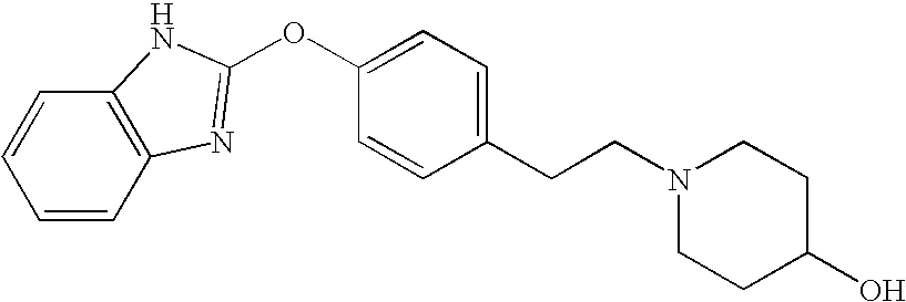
C1(CCN2CCC(O)CC2)=CC=C(OC2=NC3=C(C=CC=C3)N2)C=C1
